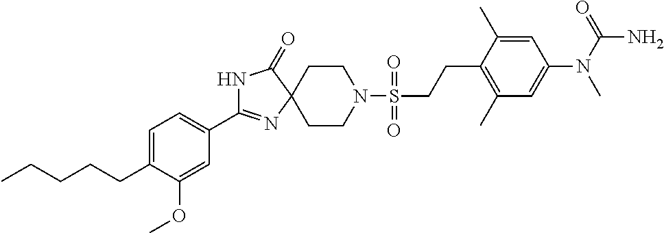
C1CN(S(=O)(=O)CCC2=C(C)C=C(N(C)C(=O)N)C=C2C)CCC12N=C(C1=CC=C(CCCCC)C(OC)=C1)NC2=O
